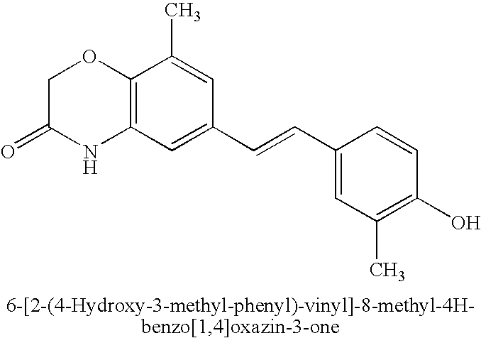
C1C(=O)NC2=C(O1)C(C)=CC(C=CC1=CC(C)=C(O)C=C1)=C2
